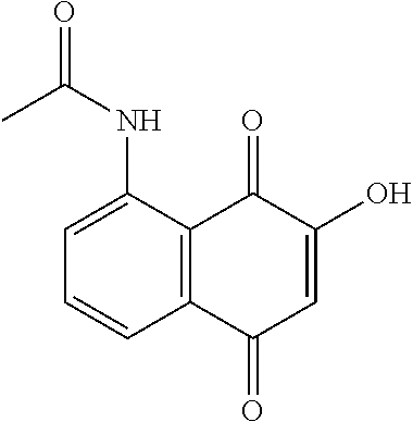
C12=C(C(NC(C)=O)=CC=C1)C(=O)C(O)=CC2=O
